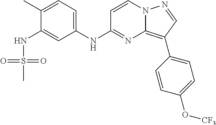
C1=C(NS(C)(=O)=O)C(C)=CC=C1NC1=NC2=C(C3=CC=C(O[CF3])C=C3)C=NN2C=C1
